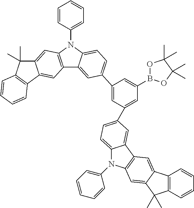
C12=C(N(C3=CC=CC=C3)C3=CC=C(C4=CC(C5=CC=C6N(C7=CC=CC=C7)C7=C(C6=C5)C=C5C(=C7)C(C)(C)C6=C5C=CC=C6)=CC(B5OC(C)(C)C(C)(C)O5)=C4)C=C13)C=C1C(=C2)C2=C(C1(C)C)C=CC=C2
